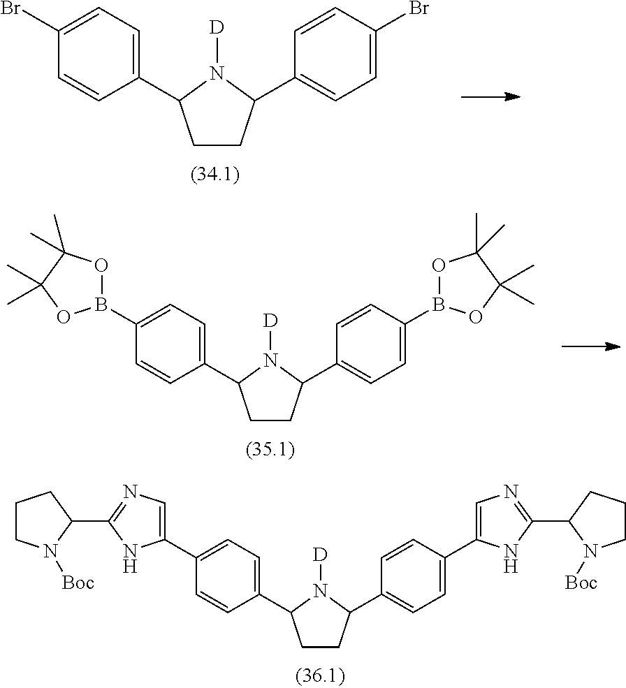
C1CC(C2=CC=C(C3=CN=C(C4N([Boc])CCC4)N3)C=C2)N([D])C1C1=CC=C(C2=CN=C(C3CCCN3[Boc])N2)C=C1.C1CC(C2=CC=C(Br)C=C2)N([D])C1C1=CC=C(Br)C=C1.C1CC(C2=CC=C(B3OC(C)(C)C(C)(C)O3)C=C2)N([D])C1C1=CC=C(B2OC(C)(C)C(C)(C)O2)C=C1
